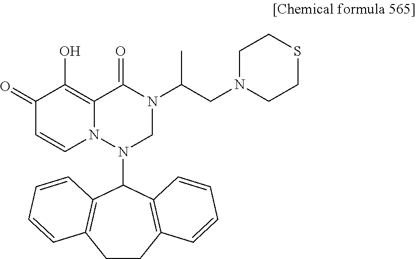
C1(=O)C=CN2C(=C1O)C(=O)N(C(CN1CCSCC1)C)CN2C1C2=C(CCC3=C1C=CC=C3)C=CC=C2
